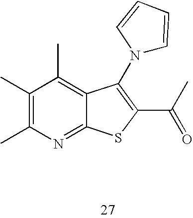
C1(C)=C(C)N=C2C(=C1C)C(N1C=CC=C1)=C(C(C)=O)S2
